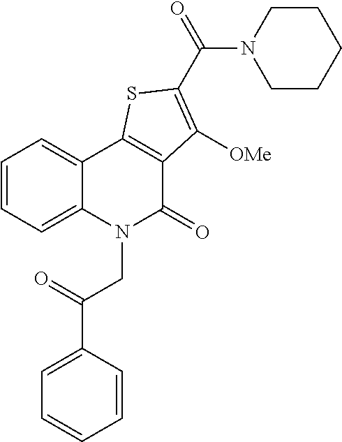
C12=CC=CC=C1N(CC(C1=CC=CC=C1)=O)C(=O)C1=C2SC(C(=O)N2CCCCC2)=C1[OMe]
